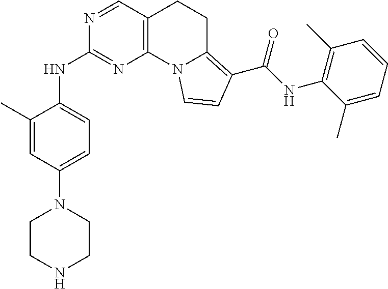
C1(C)=CC(N2CCNCC2)=CC=C1NC1=NC2=C(C=N1)CCC1=C(C(=O)NC3=C(C)C=CC=C3C)C=CN21
